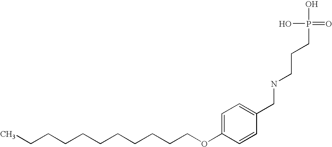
C(CCCCCCOC1=CC=C(CNCCCP(O)(O)=O)C=C1)CCCC
